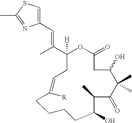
C1(C(=CC2=CSC(C)=N2)C)([H])CC=C([R])CCCCC(O)C(C)C(=O)C(C)(C)C(O)CC(=O)O1
